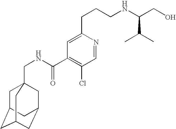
C1C2CC3CC(CC1(CNC(C1=C(Cl)C=NC(CCCNC(CO)C(C)C)=C1)=O)C3)C2
